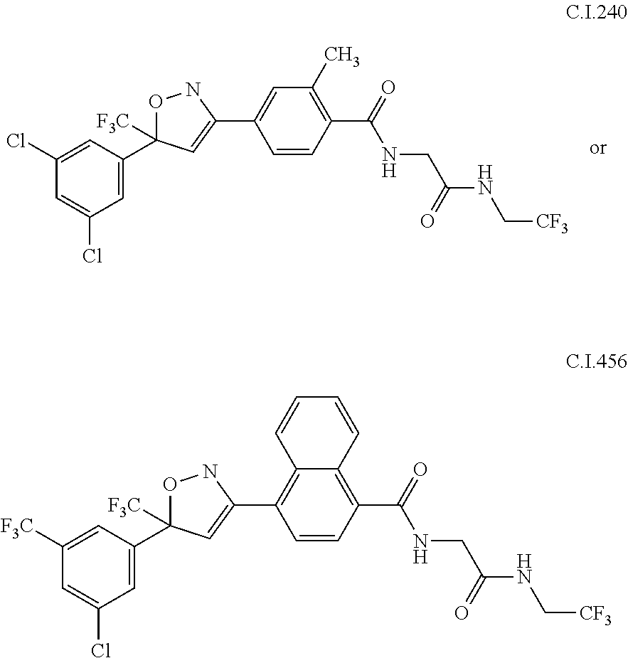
C1([F3C])=CC(C2([F3C])ONC(C3=C4C(=C(C(NCC(=O)NC[CF3])=O)C=C3)C=CC=C4)=C2)=CC(Cl)=C1.C1(Cl)=CC(C2([F3C])ONC(C3=CC(C)=C(C(NCC(=O)NC[CF3])=O)C=C3)=C2)=CC(Cl)=C1
